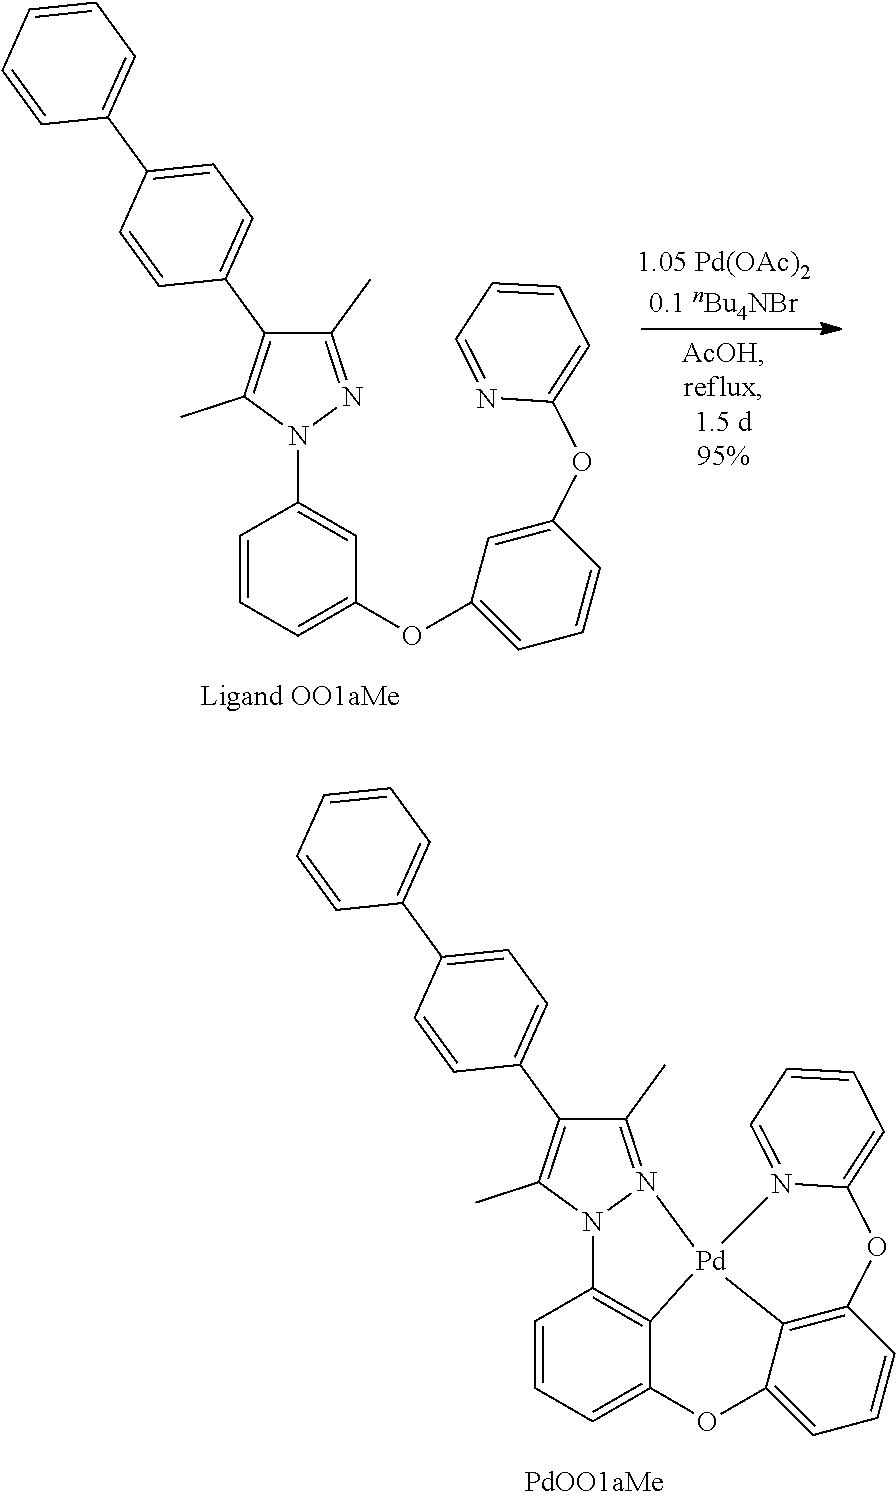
C1(C)=N2N(C(C)=C1C1=CC=C(C3=CC=CC=C3)C=C1)C1=C3C(=CC=C1)OC1=CC=CC4=C1[Pd]23N1=CC=CC=C1O4.C1(C)=NN(C2=CC(OC3=CC=CC(OC4=CC=CC=N4)=C3)=CC=C2)C(C)=C1C1=CC=C(C2=CC=CC=C2)C=C1
